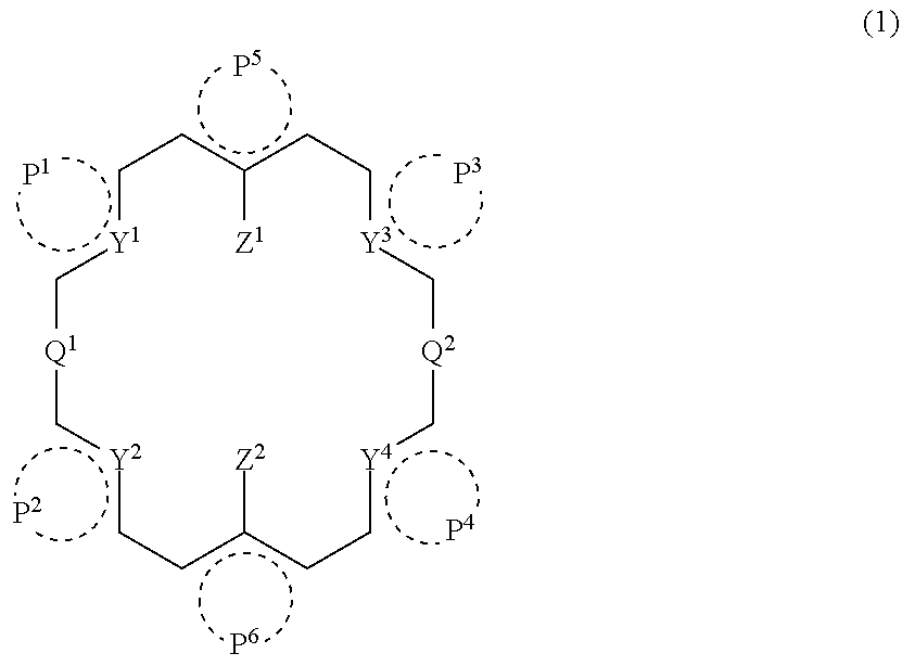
c1[Y1]c[Q1]c[Y2]c-cc([Z2])c-c[Y4]c[Q2]c[Y3]c-cc([Z1])c-1
